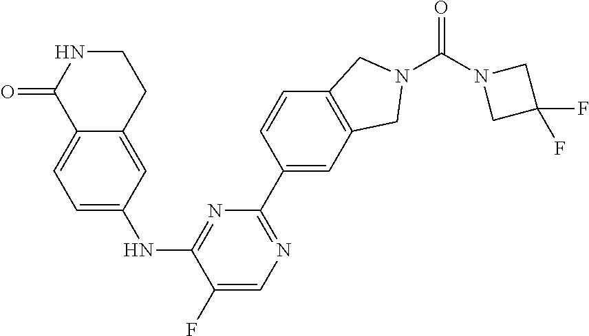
C12=CC=C(NC3=NC(C4=CC5=C(C=C4)CN(C(N4CC(F)(F)C4)=O)C5)=NC=C3F)C=C1CCNC2=O
